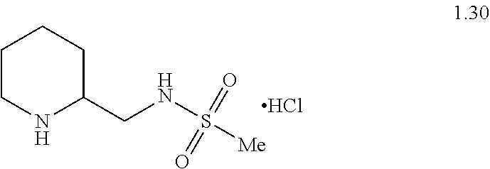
C1CNC(CNS([Me])(=O)=O)CC1.Cl
